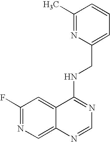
C1(F)=NC=C2C(=C1)C(NCC1=CC=CC(C)=N1)=NC=N2
